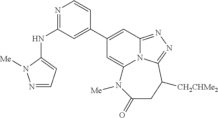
N(C1=NC=CC(C2=CC3=NN=C4N3C(=C2)N([Me])C(=O)CC4[CH2CHMe2])=C1)C1=CC=NN1[Me]
